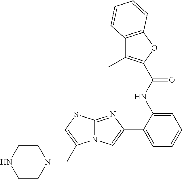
C1(C2=CC=CC=C2NC(=O)C2=C(C)C3=C(O2)C=CC=C3)=CN2C(=N1)SC=C2CN1CCNCC1
